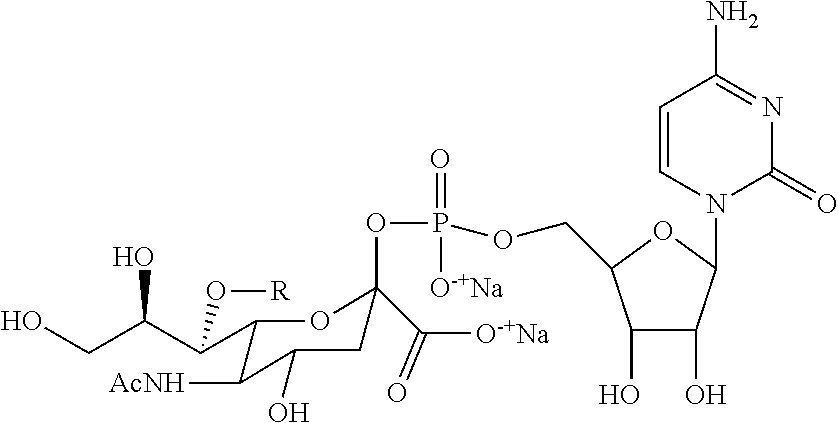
C1(C(C(CO)O)O[R])C([AcNH])C(O)CC(C([O-+Na])=O)(OP(OCC2C(O)C(O)C(N3C(=O)N=C(N)C=C3)O2)(=O)[O-+Na])O1
